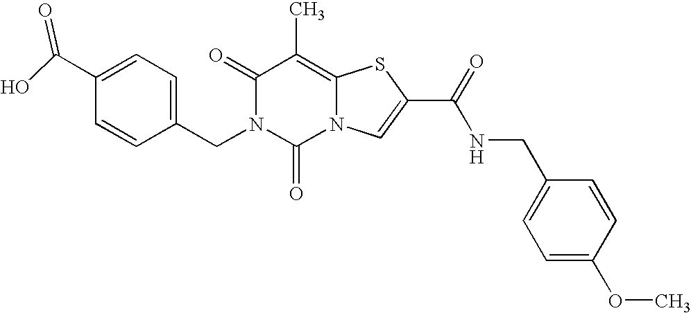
C1(=O)N(CC2=CC=C(C(O)=O)C=C2)C(=O)N2C(=C1C)SC(C(=O)NCC1=CC=C(OC)C=C1)=C2
